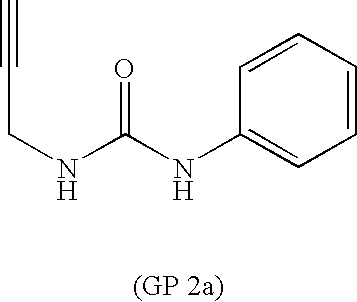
C#CCNC(NC1=CC=CC=C1)=O
